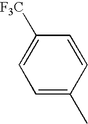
C1=C(C)C=CC([F3C])=C1
